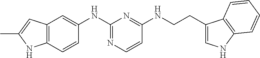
C12=C(C=CC(NC3=NC=CC(NCCC4=CNC5=C4C=CC=C5)=N3)=C1)NC(C)=C2
